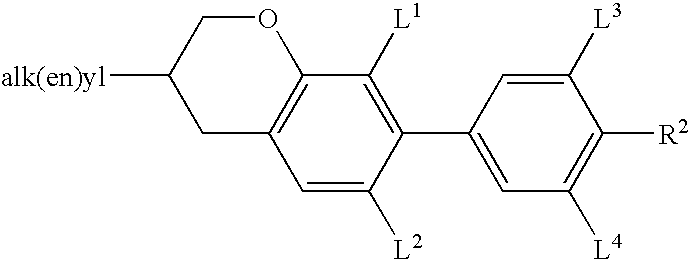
C1(C2=CC([L4])=C([R2])C([L3])=C2)=C([L1])C2=C(C=C1[L2])CC([alk(en)yl])CO2
